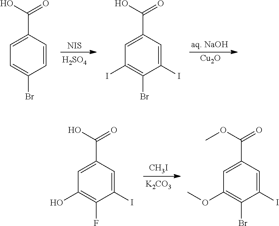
[H2SO4].[NIS].C1=CC(C(O)=O)=CC=C1Br.[aq. NaOH].[Cu2O].C1(I)=CC(C(O)=O)=CC(I)=C1Br.[K2CO3].[CH3I].C1(I)=CC(C(O)=O)=CC(O)=C1F.C1(I)=CC(C(OC)=O)=CC(OC)=C1Br
